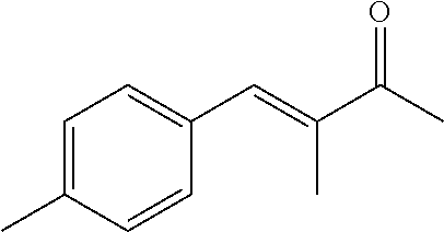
C1=C(C)C=CC(C=C(C(C)=O)C)=C1
